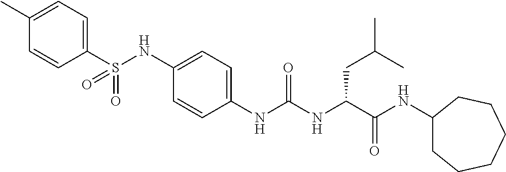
C1(S(NC2=CC=C(NC(NC(C(NC3CCCCCC3)=O)CC(C)C)=O)C=C2)(=O)=O)=CC=C(C)C=C1
